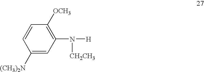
C1([(CH3)2N])=CC(N([H])[CH2CH3])=C([OCH3])C=C1
